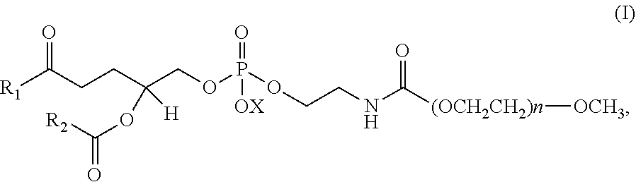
[R1]C(CCC(COP(OCCNC([(OCH2CH2)n][OCH3])=O)(=O)[OX])(OC(=O)[R2])[H])=O
